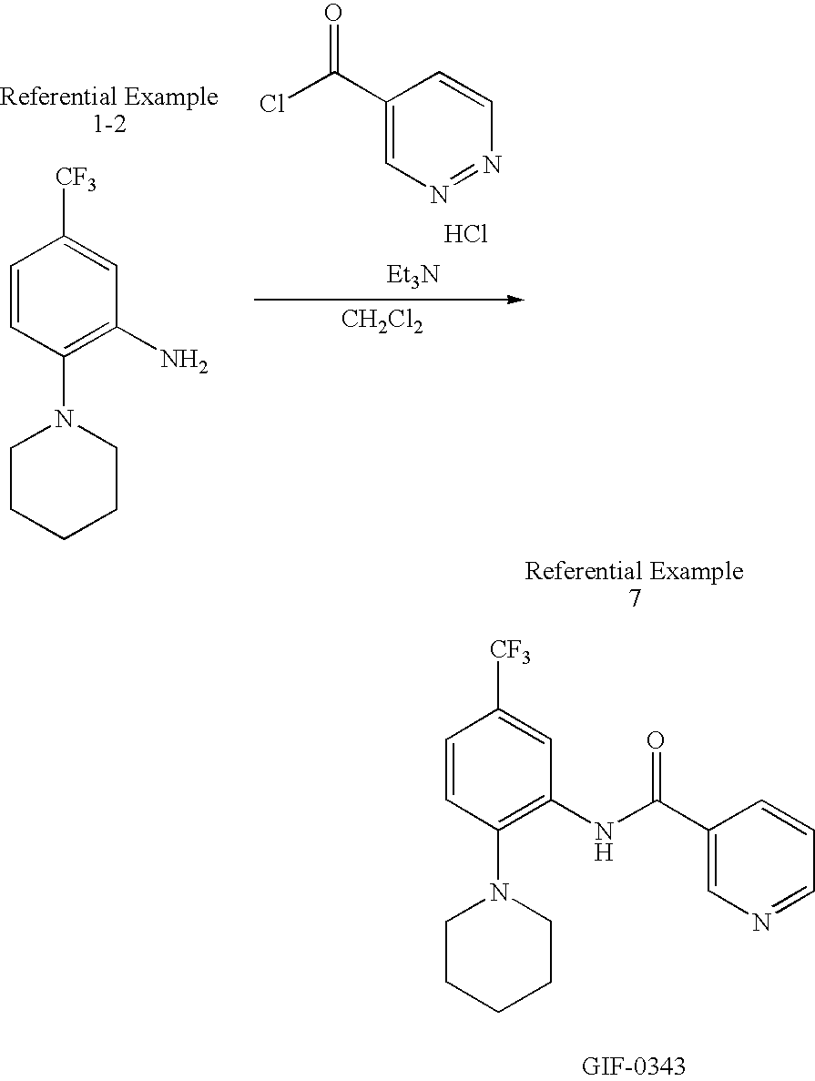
C1=CC(N2CCCCC2)=C(NC(C2=CN=CC=C2)=O)C=C1[CF3].C1=CC(N2CCCCC2)=C(N)C=C1[CF3].C1(C(Cl)=O)=CN=NC=C1.Cl.[CH2Cl2].[Et3N]
